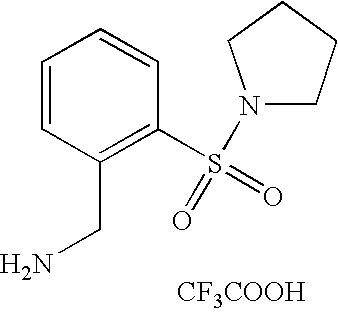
C1=CC(CN)=C(S(=O)(N2CCCC2)=O)C=C1.[CF3COOH]
